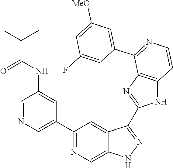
C1(C2=CN=CC(NC(C(C)(C)C)=O)=C2)=NC=C2C(=C1)C(C1=NC3=C(N1)C=CN=C3C1=CC([MeO])=CC(F)=C1)=NN2
